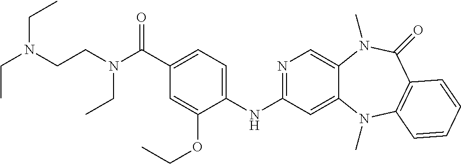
C1(NC2=NC=C3C(=C2)N(C)C2=C(C(=O)N3C)C=CC=C2)=CC=C(C(N(CCN(CC)CC)CC)=O)C=C1OCC
